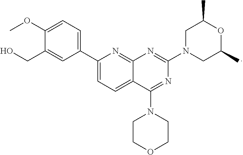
C1(C2=CC=C3C(=N2)N=C(N2CC(C)OC(C)C2)N=C3N2CCOCC2)=CC=C(OC)C(CO)=C1
